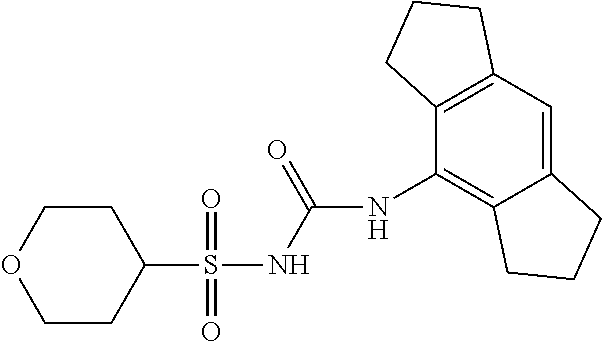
C1(S(NC(=O)NC2=C3C(=CC4=C2CCC4)CCC3)(=O)=O)CCOCC1
